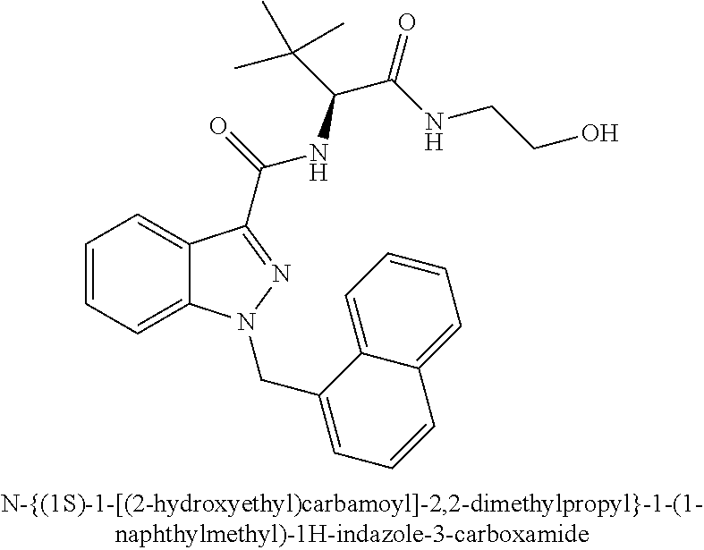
C1=CC=C2C(=C1)C(C(=O)NC(C(=O)NCCO)C(C)(C)C)=NN2CC1=CC=CC2=CC=CC=C12
